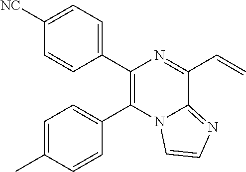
C1(C2=C(C3=CC=C(C)C=C3)N3C(=NC=C3)C(C=C)=N2)=CC=C([NC])C=C1
